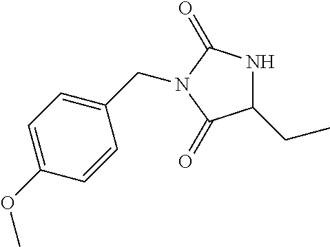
C1(CC)NC(=O)N(CC2=CC=C(OC)C=C2)C1=O
